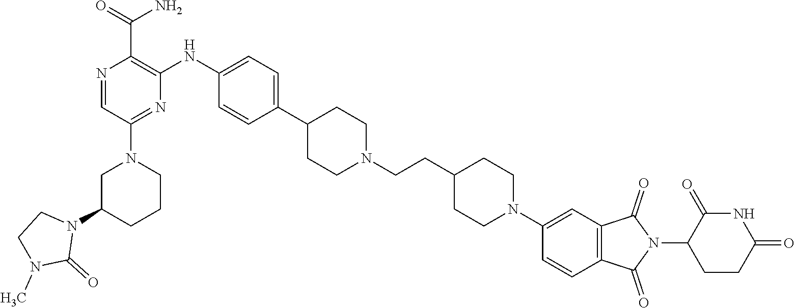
C1C(N2CCN(C)C2=O)CCCN1C1=NC(NC2=CC=C(C3CCN(CCC4CCN(C5=CC6=C(C=C5)C(=O)N(C5C(=O)NC(=O)CC5)C6=O)CC4)CC3)C=C2)=C(C(N)=O)N=C1
